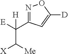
[E]C(C1=NOC([D])=C1)([H])C([X])[Me]
